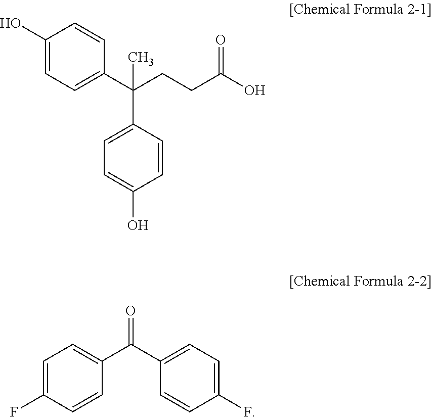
C1(O)=CC=C(C(CCC(O)=O)(C)C2=CC=C(O)C=C2)C=C1.C1=C(F)C=CC(C(C2=CC=C(F)C=C2)=O)=C1
